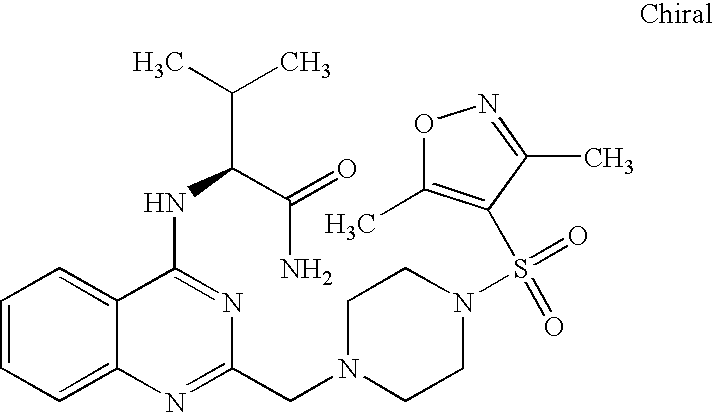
C1=CC=C2C(=C1)C(NC(C(C)C)C(=O)N)=NC(CN1CCN(S(=O)(=O)C3=C(C)ON=C3C)CC1)=N2
